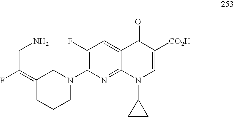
C1(F)=C(N2CC(=C(F)CN)CCC2)N=C2C(=C1)C(=O)C([CO2H])=CN2C1CC1
